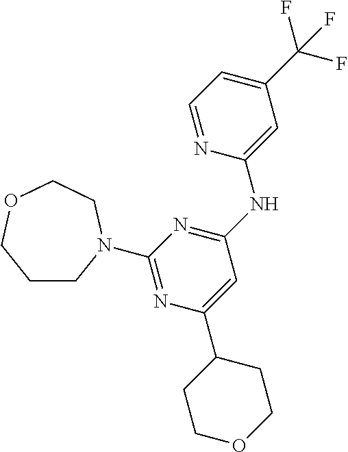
C1CN(C2=NC(C3CCOCC3)=CC(NC3=CC(C(F)(F)F)=CC=N3)=N2)CCOC1
